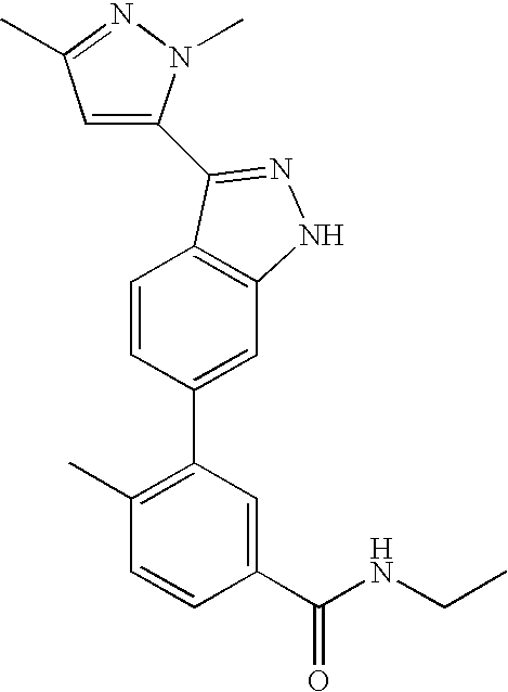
C1=CC(C2=C(C)C=CC(C(NCC)=O)=C2)=CC2=C1C(C1=CC(C)=NN1C)=NN2
